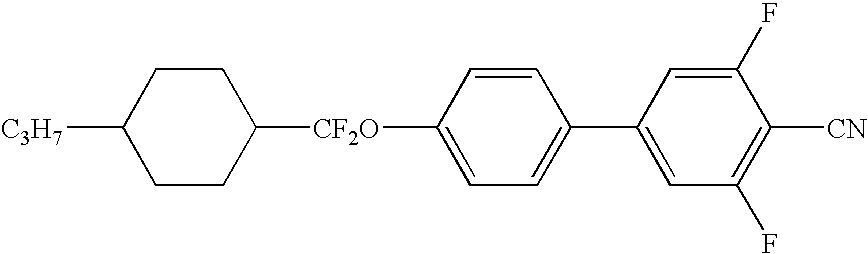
C1CC([CF2O]C2=CC=C(C3=CC(F)=C([CN])C(F)=C3)C=C2)CCC1[C3H7]
